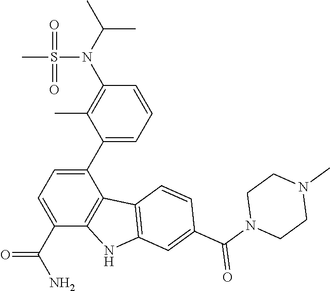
C1=CC=C(C2=CC=C(C(N)=O)C3=C2C2=C(N3)C=C(C(N3CCN(C)CC3)=O)C=C2)C(C)=C1N(S(=O)(=O)C)C(C)C
